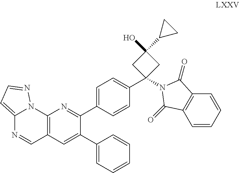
C12=CC=NN1C1=C(C=N2)C=C(C2=CC=CC=C2)C(C2=CC=C(C3(N4C(=O)C5=C(C=CC=C5)C4=O)CC(C4CC4)(O)C3)C=C2)=N1
